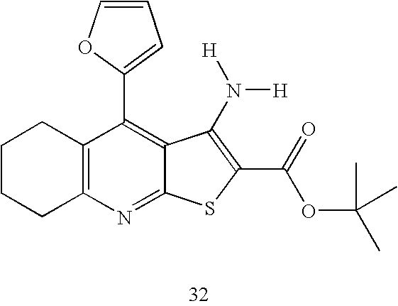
C12=C(N=C3C(=C1C1=CC=CO1)C(N([H])[H])=C(C(=O)OC(C)(C)C)S3)CCCC2
